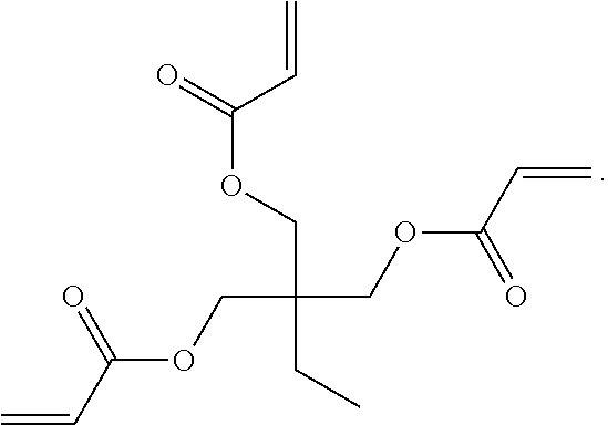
O(CC(COC(C=C)=O)(CC)COC(=O)C=C)C(C=C)=O
